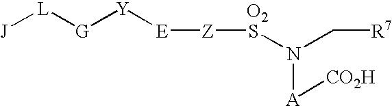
[Z](SN(C[R7])[A][CO2H])[E][Y][G][L][J].[O2]
